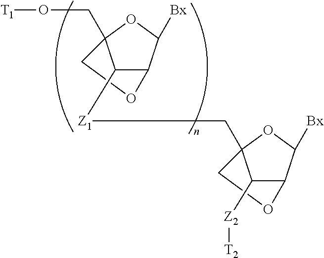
C(O[T1])C12C([Z1]CC34C([Z2][T2])C(C([Bx])O3)OC4)C(C([Bx])O1)OC2
